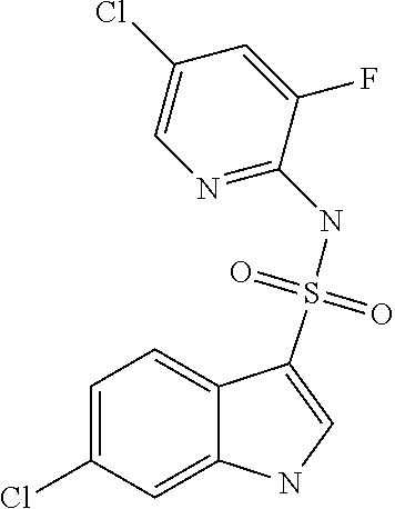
C1=C(Cl)C=C2C(=C1)C(S(NC1=NC=C(Cl)C=C1F)(=O)=O)=CN2
